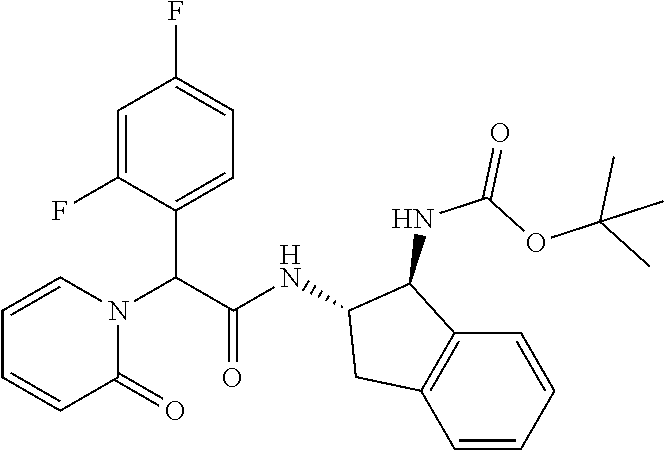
C1=C(F)C(C(C(=O)NC2C(NC(OC(C)(C)C)=O)C3=C(C=CC=C3)C2)N2C=CC=CC2=O)=CC=C1F
